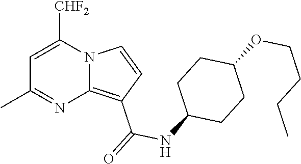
C1=C([CHF2])N2C(=C(C(=O)NC3CCC(OCCCC)CC3)C=C2)N=C1C
